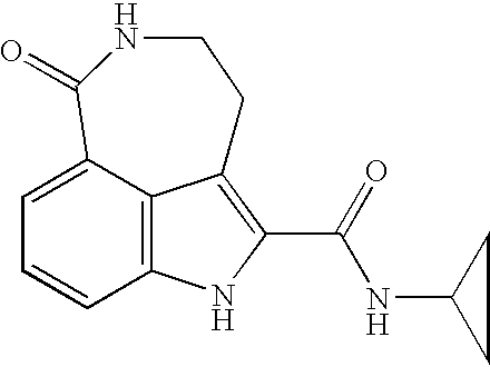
C12=C3C(=CC=C1)C(=O)NCCC3=C(C(NC1CC1)=O)N2
